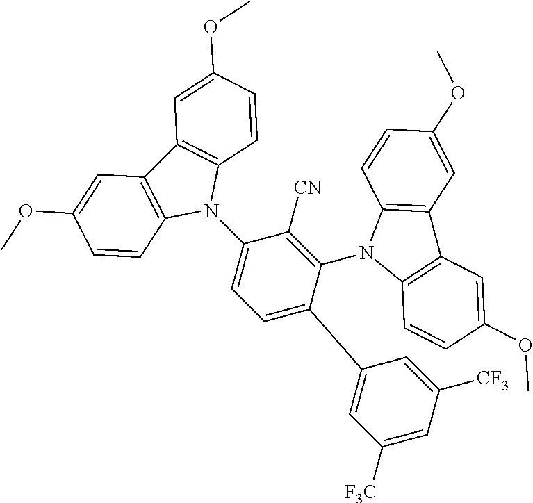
C1=C(C2=CC([F3C])=CC([CF3])=C2)C(N2C3=C(C4=C2C=CC(OC)=C4)C=C(OC)C=C3)=C([CN])C(N2C3=C(C4=C2C=CC(OC)=C4)C=C(OC)C=C3)=C1
